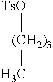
[TsO][(CH2)3]C
